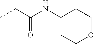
CCC(=O)NC1CCOCC1
